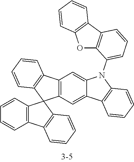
C12=C(C=C3C(=C1)N(C1=CC=CC4=C1OC1=C4C=CC=C1)C1=C3C=CC=C1)C1(C3=C2C=CC=C3)C2=C(C3=C1C=CC=C3)C=CC=C2
